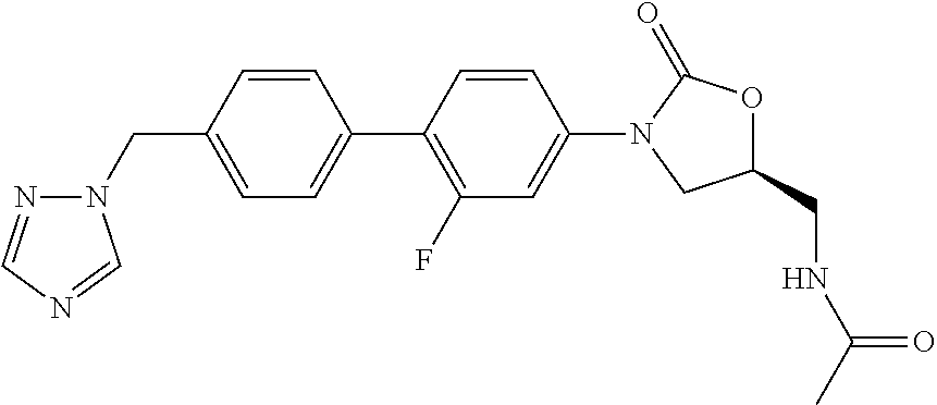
C(C1=CC=C(C2=C(F)C=C(N3C(=O)OC(CNC(C)=O)C3)C=C2)C=C1)N1N=CN=C1
